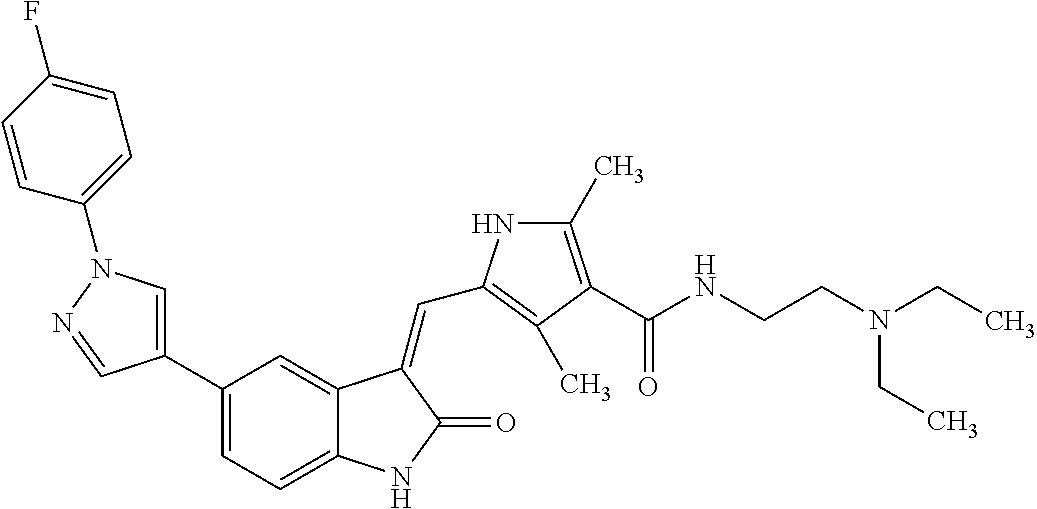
C1=C(C2=CC=C3C(=C2)C(=CC2=C(C)C(C(NCCN(CC)CC)=O)=C(C)N2)C(=O)N3)C=NN1C1=CC=C(F)C=C1
